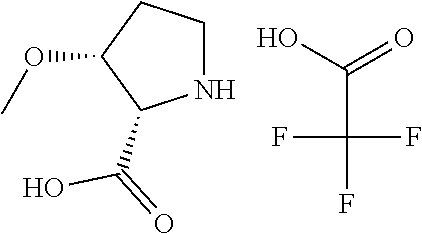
C1NC(C(=O)O)C(OC)C1.C(C(F)(F)F)(O)=O
